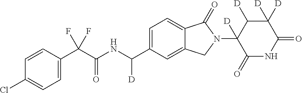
C1=CC(C(C(NC(C2=CC=C3C(=C2)CN(C2([D])C(=O)NC(=O)C([D])([D])C2[D])C3=O)[D])=O)(F)F)=CC=C1Cl
